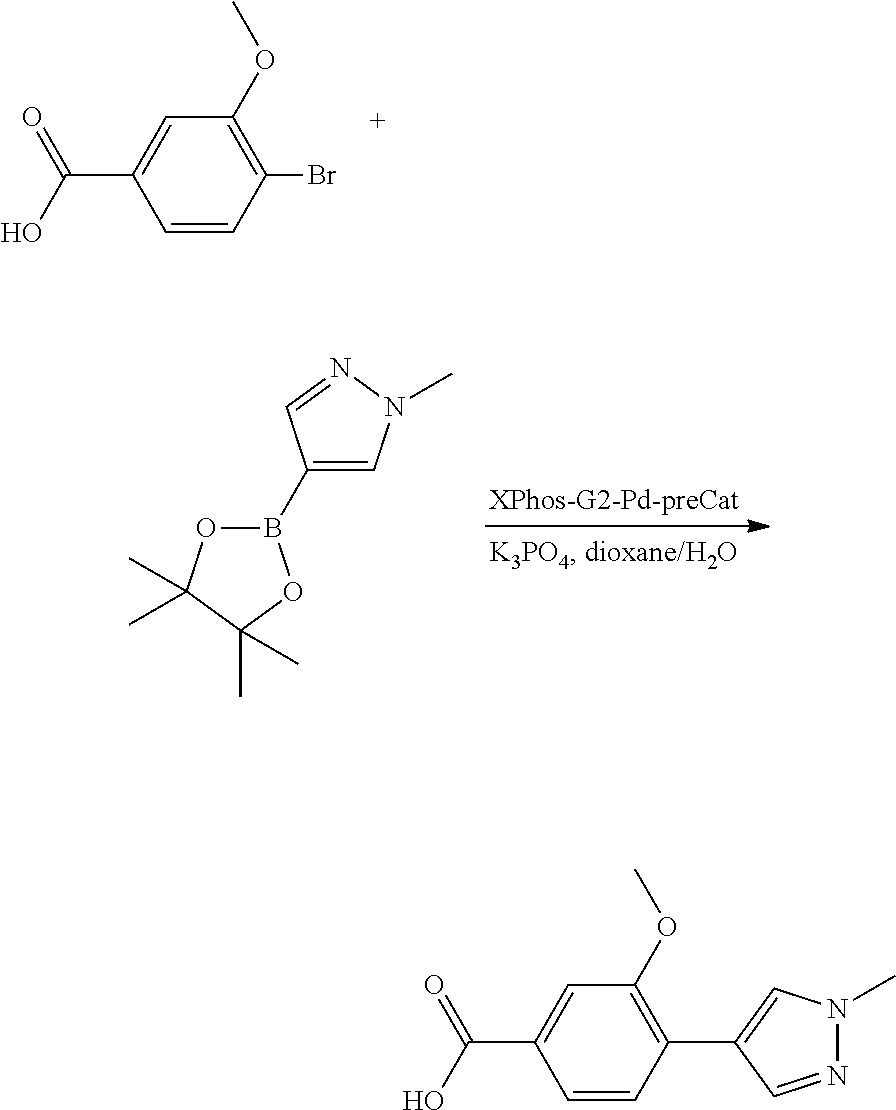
C1=CC(C(=O)O)=CC(OC)=C1C1=CN(C)N=C1.C1=CC(C(=O)O)=CC(OC)=C1Br.C1=C(B2OC(C)(C)C(C)(C)O2)C=NN1C
